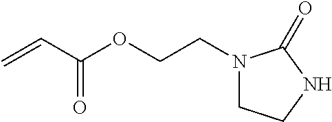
C=CC(OCCN1CCNC1=O)=O
